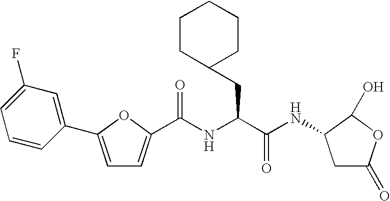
C1C(=O)OC(O)C1NC(C(NC(=O)C1=CC=C(C2=CC(F)=CC=C2)O1)CC1CCCCC1)=O
